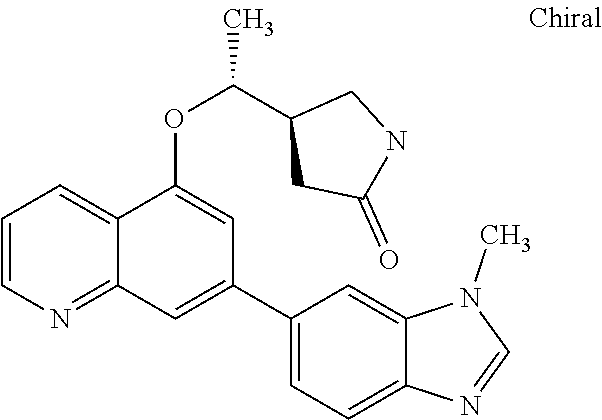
C1=CN=C2C(=C1)C(OC(C1CC(=O)NC1)C)=CC(C1=CC=C3C(=C1)N(C)C=N3)=C2
